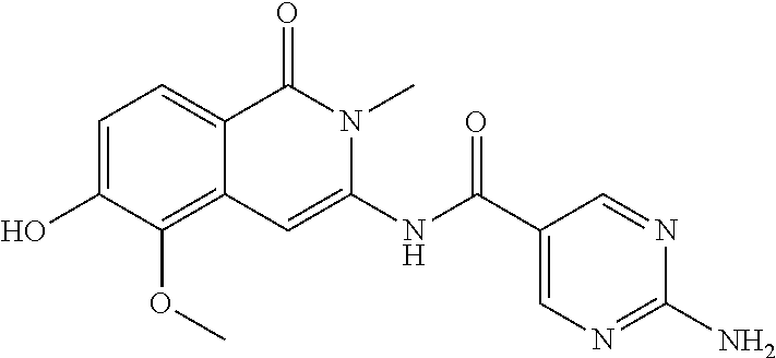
C1=C(O)C(OC)=C2C(=C1)C(=O)N(C)C(NC(=O)C1=CN=C(N)N=C1)=C2
